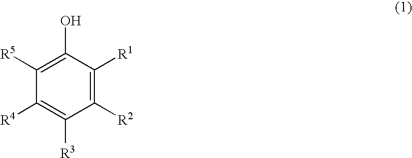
C1([R5])=C(O)C([R1])=C([R2])C([R3])=C1[R4]
